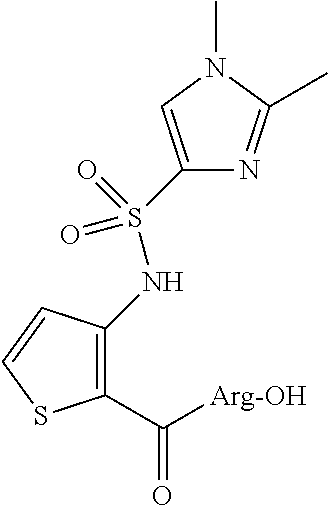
C1(C([Arg-OH])=O)=C(NS(C2=CN(C)C(C)=N2)(=O)=O)C=CS1
